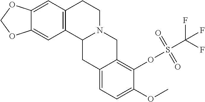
C12=CC3=C(C=C1OCO2)C1N(CC3)CC2=C(OS(C(F)(F)F)(=O)=O)C(OC)=CC=C2C1
